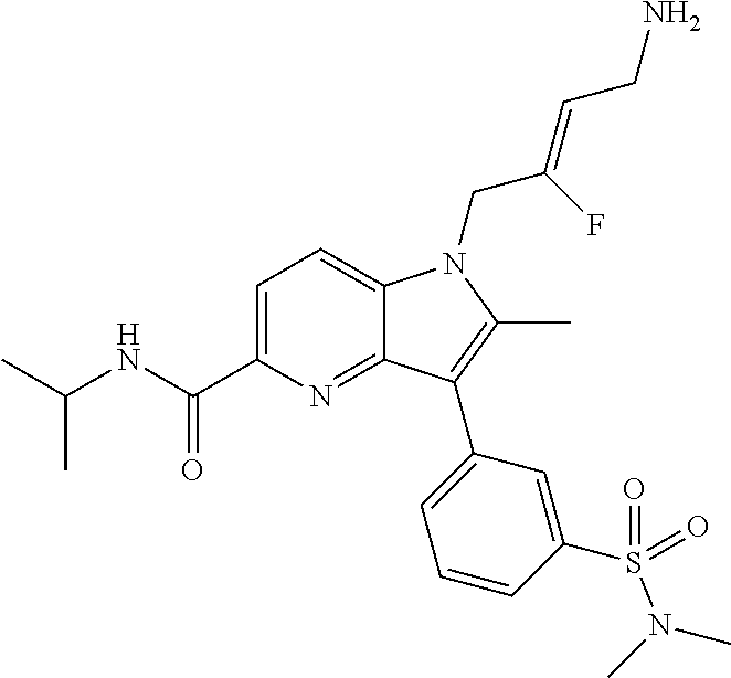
C1=C(C(NC(C)C)=O)N=C2C(=C1)N(CC(=CCN)F)C(C)=C2C1=CC=CC(S(N(C)C)(=O)=O)=C1
